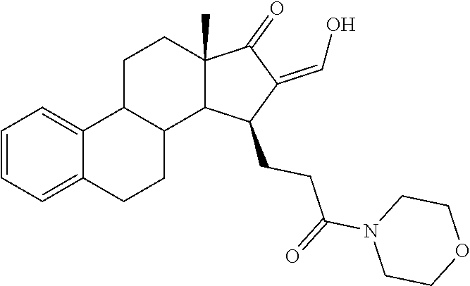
C1=CC=C2C(=C1)C1C(CC2)C2C(C)(CC1)C(=O)C(=CO)C2CCC(=O)N1CCOCC1
